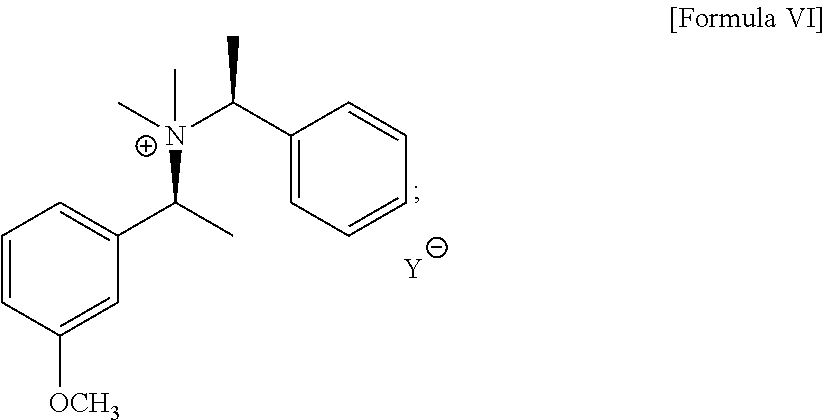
C1=CC([OCH3])=CC(C(C)[N+](C)(C(C2=CC=CC=C2)C)C)=C1.[Y]
